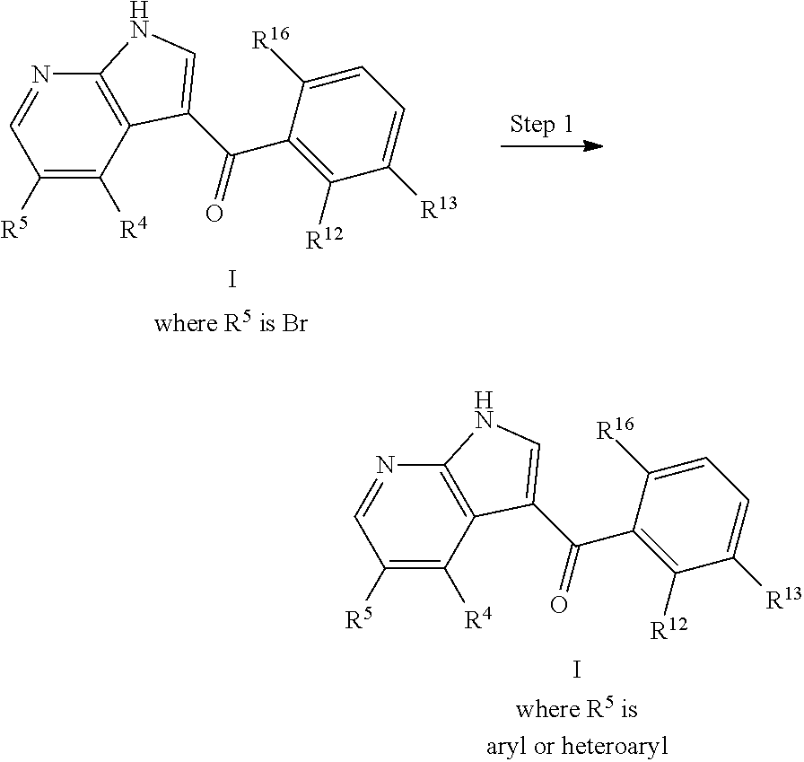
C1=C([R16])C(C(=O)C2=CNC3=C2C([R4])=C([R5])C=N3)=C([R12])C([R13])=C1.I.C1=C([R16])C(C(=O)C2=CNC3=C2C([R4])=C([R5])C=N3)=C([R12])C([R13])=C1.I
